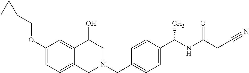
C1(OCC2CC2)=CC=C2C(=C1)C(O)CN(CC1=CC=C(C(NC(=O)CC#N)C)C=C1)C2
